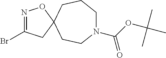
N1=C(Br)CC2(O1)CCN(C(OC(C)(C)C)=O)CCC2
